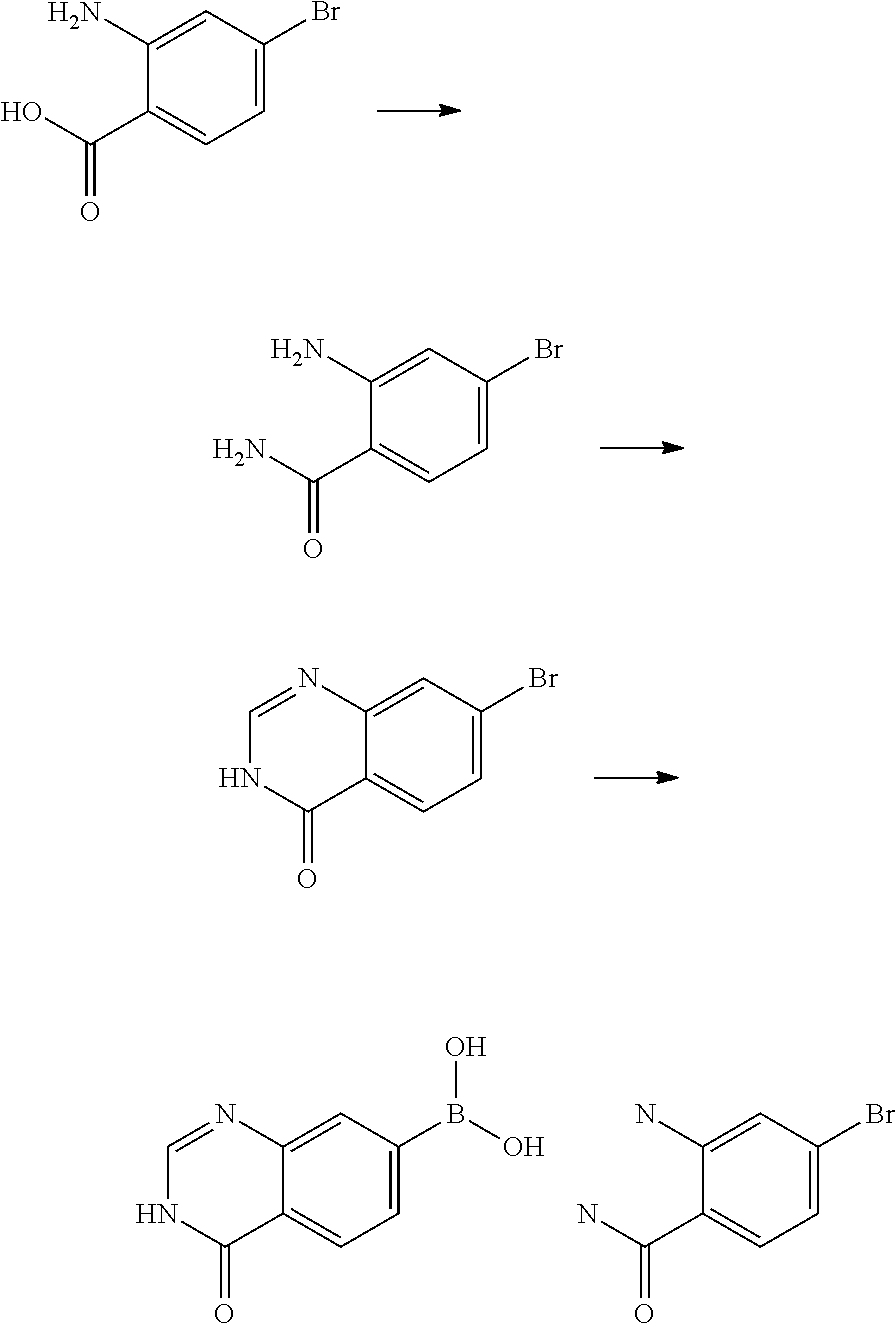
C1=C(Br)C=C(N)C(C(O)=O)=C1.C1=C(Br)C=C(N)C(C(N)=O)=C1.C1=C(Br)C=C2C(=C1)C(=O)NC=N2.C1=C(B(O)O)C=C2C(=C1)C(=O)NC=N2.C1=C(Br)C=C(N)C(C(N)=O)=C1
